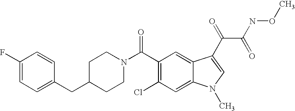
C1(F)=CC=C(CC2CCN(C(C3=C(Cl)C=C4C(=C3)C(C(C(=O)NOC)=O)=CN4C)=O)CC2)C=C1
